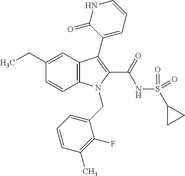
C1(CC)=CC2=C(C=C1)N(CC1=CC=CC(C)=C1F)C(C(NS(C1CC1)(=O)=O)=O)=C2C1=CC=CNC1=O
